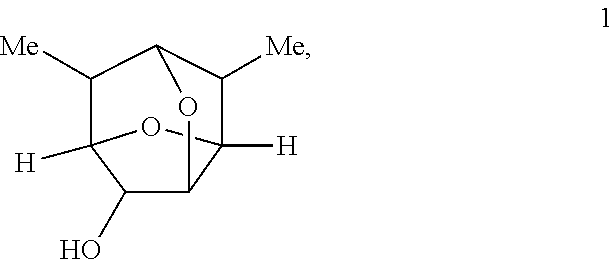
C1([Me])C2([H])OC3([H])C([Me])C1OC2C3O
